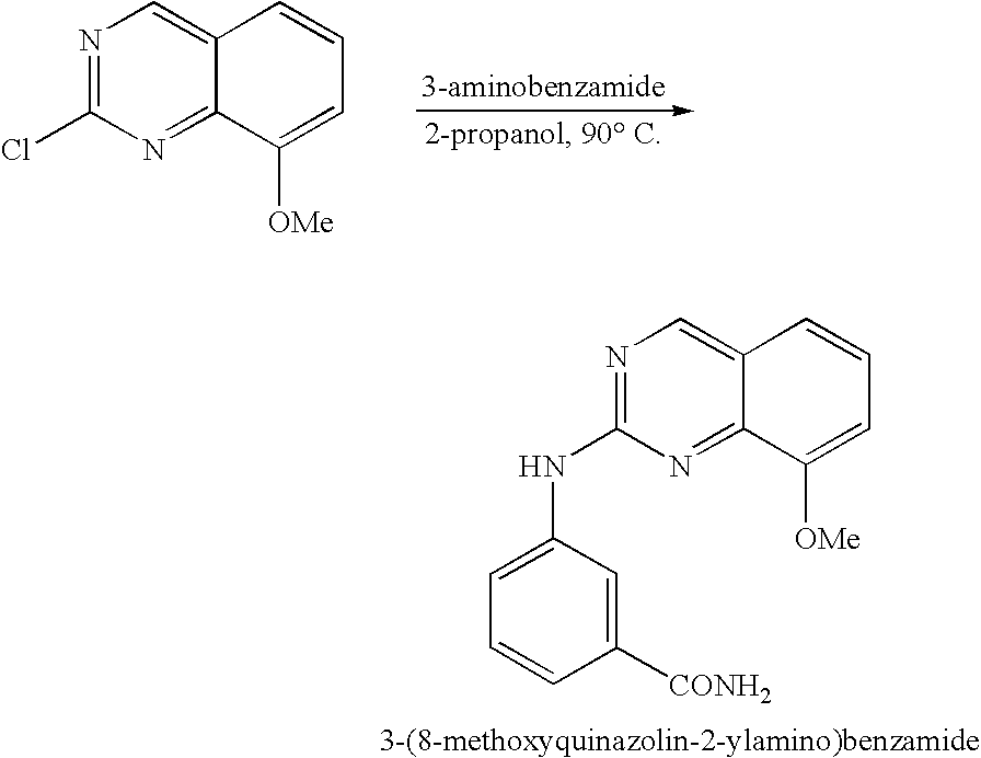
N1=C(Cl)N=C2C(=C1)C=CC=C2[OMe].N1=C(NC2=CC=CC([CONH2])=C2)N=C2C(=C1)C=CC=C2[OMe]
